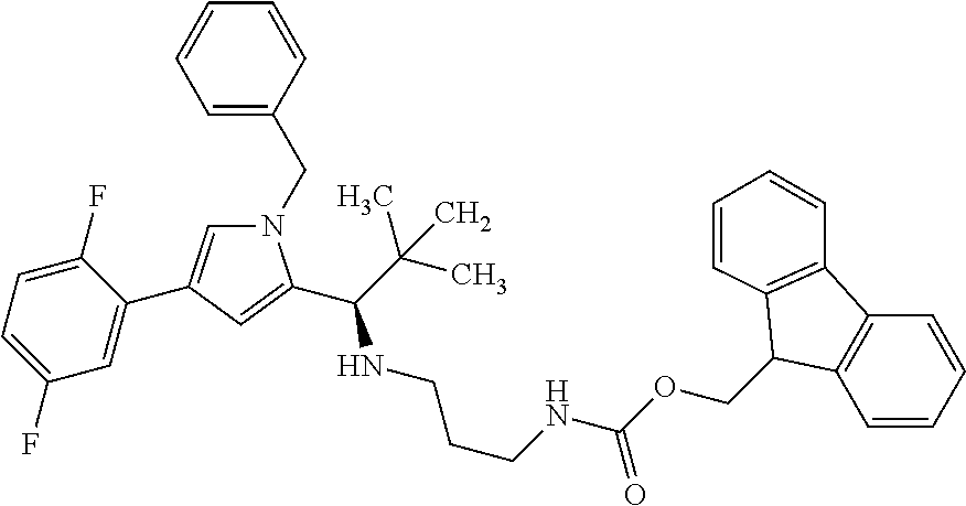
N1(CC2=CC=CC=C2)C=C(C2=CC(F)=CC=C2F)C=C1C(C(C)(C)C)NCCCNC(OCC1C2=C(C=CC=C2)C2=C1C=CC=C2)=O
